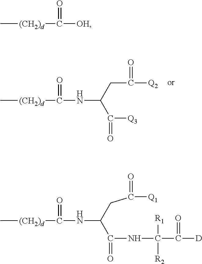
C[(CH2)d]C(NC(CC([Q2])=O)C([Q3])=O)=O.C[(CH2)d]C([OH])=O.C[(CH2)d]C(NC(CC([Q1])=O)C(NC(C([D])=O)([R1])[R2])=O)=O
